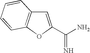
C1=C(C(N)=N)OC2=C1C=CC=C2
